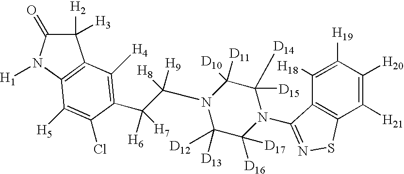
C1([H2])([H3])C(=O)N([H1])C2=C1C([H4])=C(C(C(N1C([D13])([D12])C([D16])([D17])N(C3=NSC4=C3C([H18])=C([H19])C([H20])=C4[H21])C([D15])([D14])C1([D11])[D10])([H8])[H9])([H6])[H7])C(Cl)=C2[H5]
